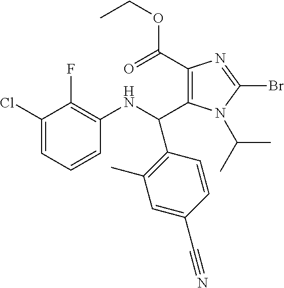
C1(C(=O)OCC)=C(C(NC2=C(F)C(Cl)=CC=C2)C2=C(C)C=C(C#N)C=C2)N(C(C)C)C(Br)=N1
